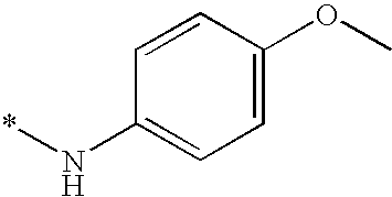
C1=CC(OC)=CC=C1N*
